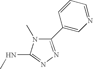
C1=CC=NC=C1C1=NN=C(NC)N1C
